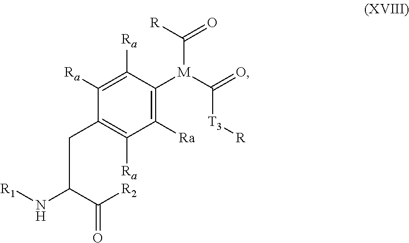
C1([Ra])=C([M](C([R])=O)C([T3][R])=O)C([Ra])=C([Ra])C(CC(N[R1])C([R2])=O)=C1[Ra]
